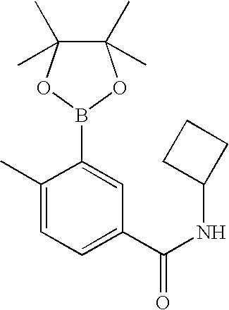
C1(C)=CC=C(C(NC2CCC2)=O)C=C1B1OC(C)(C)C(C)(C)O1
